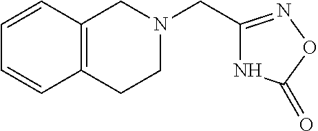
N1C(CN2CCC3=C(C2)C=CC=C3)=NOC1=O
